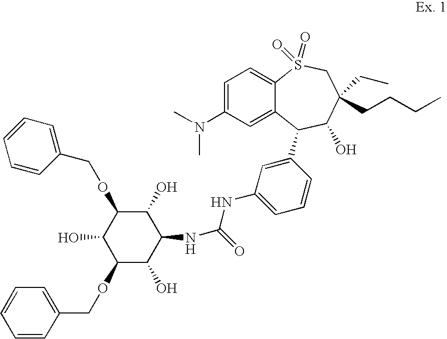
N(C(=O)NC1=CC=CC(C2C3=CC(N(C)C)=CC=C3S(=O)(=O)CC(CCCC)(CC)C2O)=C1)C1C(O)C(OCC2=CC=CC=C2)C(O)C(OCC2=CC=CC=C2)C1O
